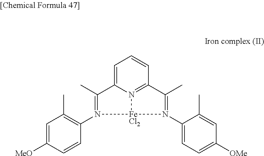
C1=C2N3=C(C=C1)C(C)=N(C1=CC=C([OMe])C=C1C)[FeCl2]3N(C1=C(C)C=C([MeO])C=C1)=C2C
